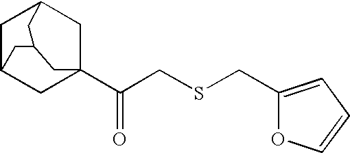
C1C2CC3(C(CSCC4=CC=CO4)=O)CC1CC(C2)C3
